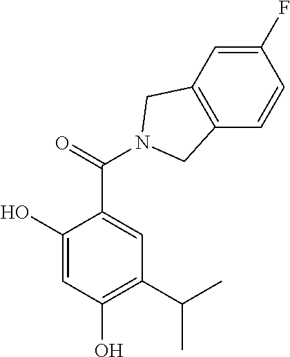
C1(O)=CC(O)=C(C(C)C)C=C1C(=O)N1CC2=C(C=CC(F)=C2)C1
